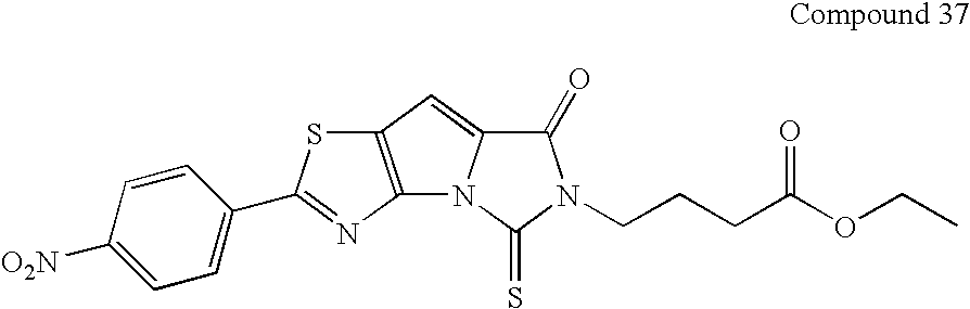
C12=C(N=C(C3=CC=C([O2N])C=C3)S1)N1C(=C2)C(=O)N(CCCC(OCC)=O)C1=S
